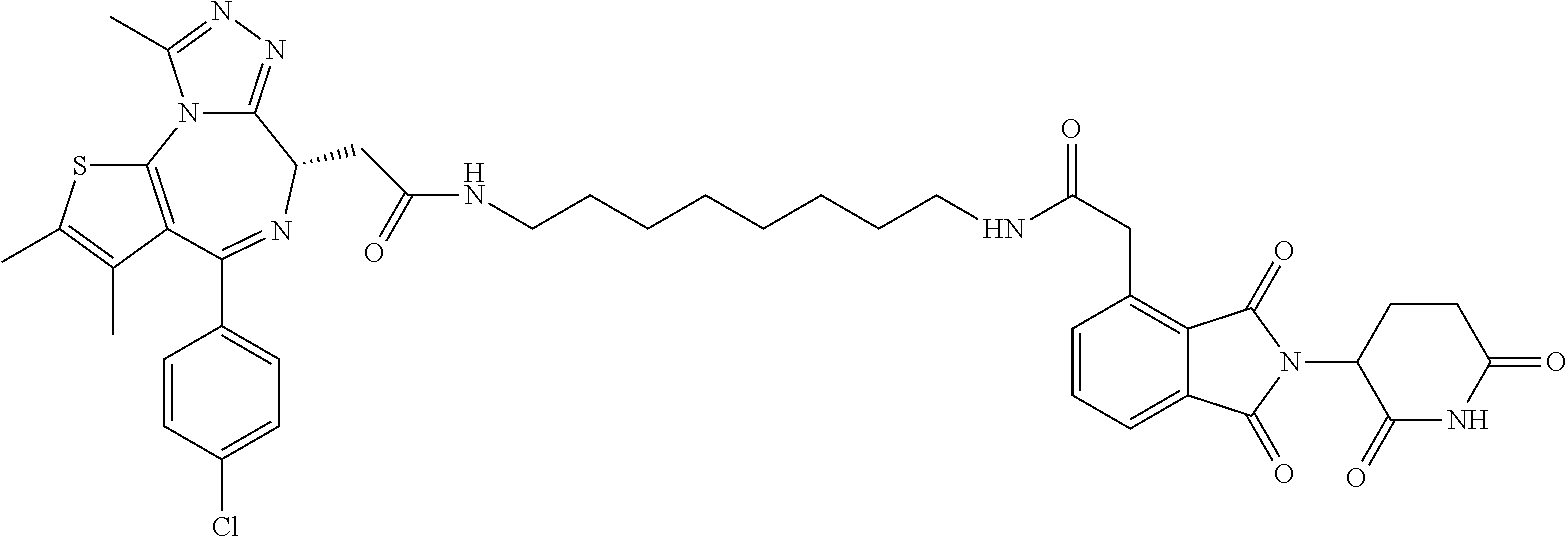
C12=NN=C(C)N1C1=C(C(C3=CC=C(Cl)C=C3)=NC2CC(=O)NCCCCCCCCNC(CC2=C3C(=CC=C2)C(=O)N(C2C(=O)NC(=O)CC2)C3=O)=O)C(C)=C(C)S1
